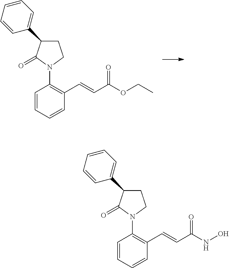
C1=CC=CC(C=CC(OCC)=O)=C1N1CCC(C2=CC=CC=C2)C1=O.C1=CC=CC(C=CC(NO)=O)=C1N1CCC(C2=CC=CC=C2)C1=O
